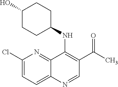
C1(Cl)=CC=C2C(=N1)C(NC1CCC(O)CC1)=C(C(C)=O)C=N2
